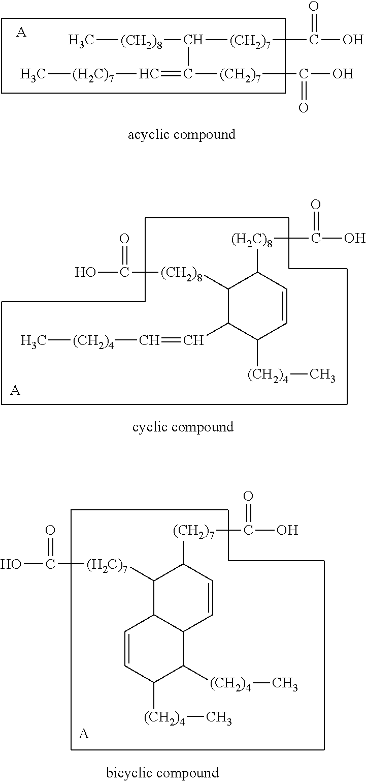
[A].C[(CH2)8]C([(CH2)7]C(O)=O)C(=C[(H2C)7]C)[(CH2)7]C(O)=O.C1([(CH2)8]C(O)=O)C(C=C[(CH2)4]C)C([(CH2)4]C)C=CC1[(H2C)8]C(=O)O.[A].[A].C1([(H2C)7]C(O)=O)C2C(C=CC1[(CH2)7]C(=O)O)C([(CH2)4]C)C([(CH2)4]C)C=C2
